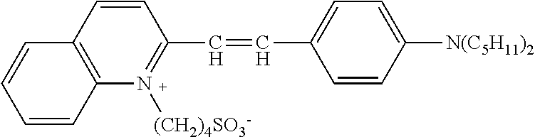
C1=CC(C=CC2=CC=C([N(C5H11)2])C=C2)=N([(CH2)4SO3-])C2=C1C=CC=C2
